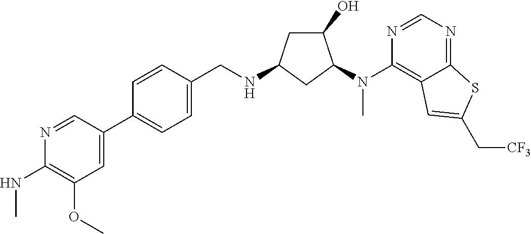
C1(C2=CC=C(CNC3CC(O)C(N(C4=C5C(=NC=N4)SC(C[CF3])=C5)C)C3)C=C2)=CC(OC)=C(NC)N=C1
